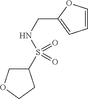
C1=COC(CNS(C2COCC2)(=O)=O)=C1
